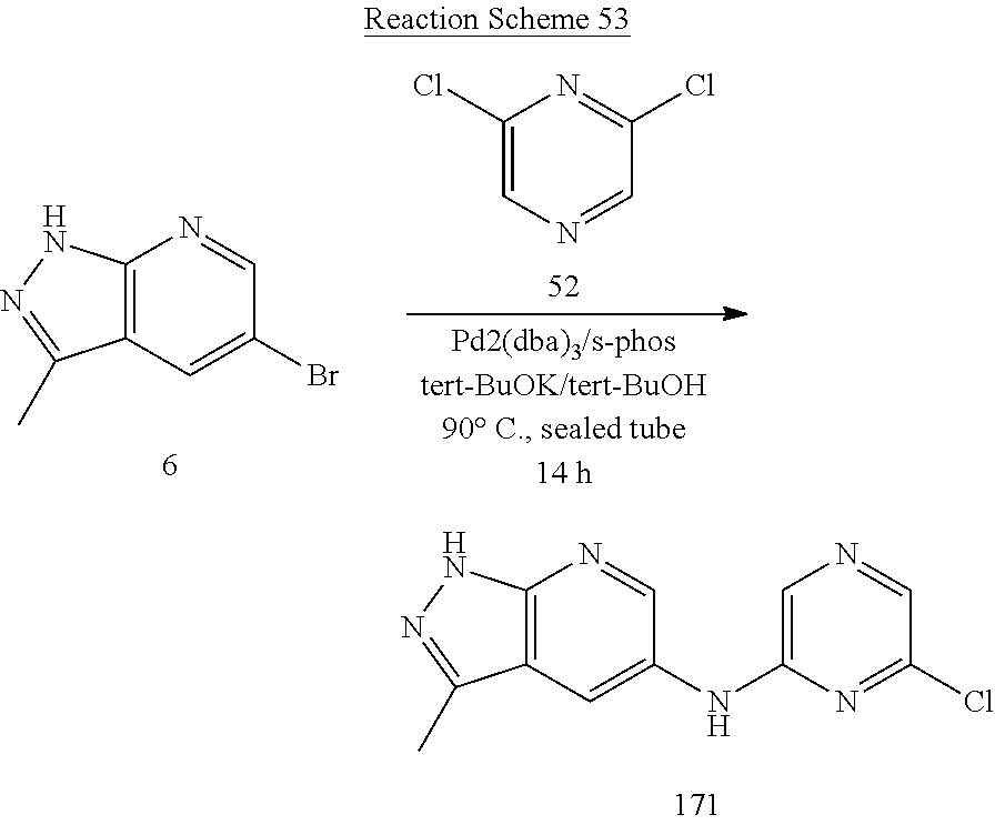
C12=C(C=C(NC3=CN=CC(Cl)=N3)C=N1)C(C)=NN2.C12=C(C=C(Br)C=N1)C(C)=NN2.C1(Cl)=CN=CC(Cl)=N1
